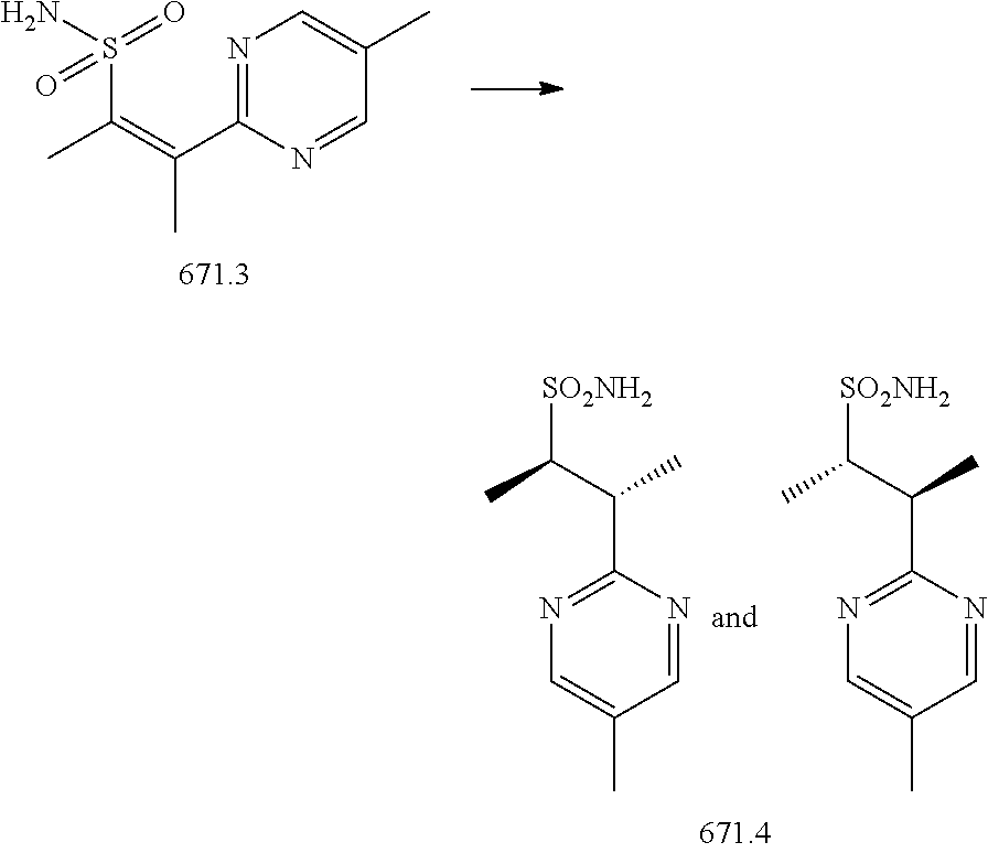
S(C(=C(C1=NC=C(C)C=N1)C)C)(N)(=O)=O.[SO2NH2]C(C(C)C1=NC=C(C)C=N1)C.[SO2NH2]C(C(C)C1=NC=C(C)C=N1)C
